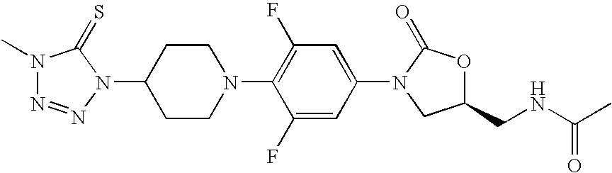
C1(N2C(=O)OC(CNC(C)=O)C2)=CC(F)=C(N2CCC(N3N=NN(C)C3=S)CC2)C(F)=C1
